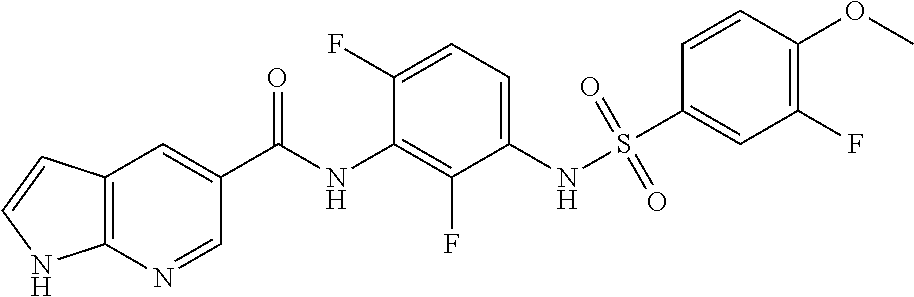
C12=C(N=CC(C(NC3=C(F)C(NS(=O)(=O)C4=CC(F)=C(OC)C=C4)=CC=C3F)=O)=C1)NC=C2
